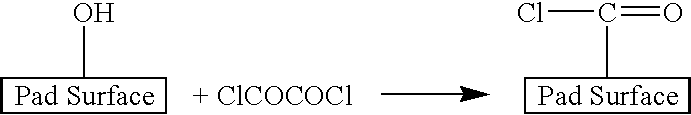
OC1CCCCC1.C(C1CCCCC1)(=O)Cl
